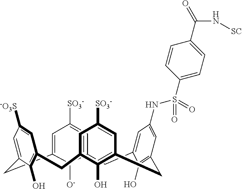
C12=CC([SO3-])=CC(=C1[O-])CC1=CC(NS(C3=CC=C(C(N[SC])=O)C=C3)(=O)=O)=CC(=C1O)CC1=C(O)C(=CC([SO3-])=C1)CC1=C(O)C(=CC([-O3S])=C1)C2
